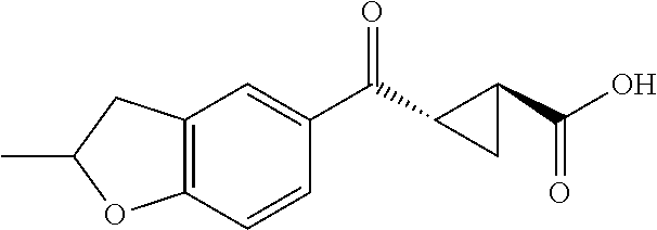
C1=CC2=C(C=C1C(C1CC1C(O)=O)=O)CC(C)O2
